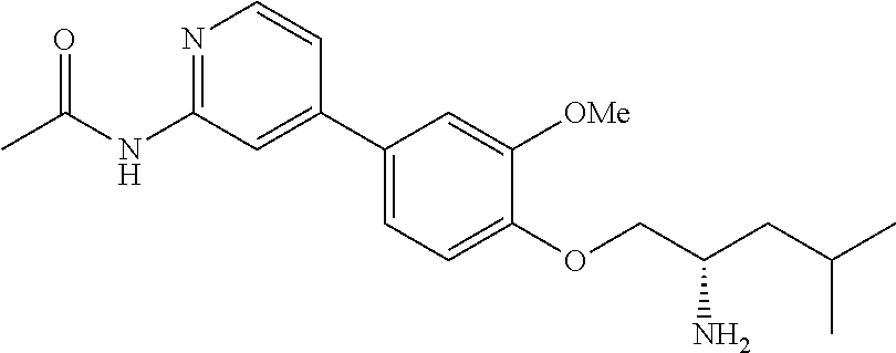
N1=C(NC(C)=O)C=C(C2=CC=C(OCC(N)CC(C)C)C([OMe])=C2)C=C1
